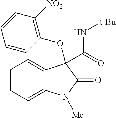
C1=CC=C2C(=C1)C(C(N[t-Bu])=O)(OC1=C([NO2])C=CC=C1)C(=O)N2[Me]
